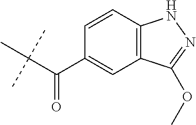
C(C(C1=CC2=C(C=C1)NN=C2OC)=O)(C)(C)C
